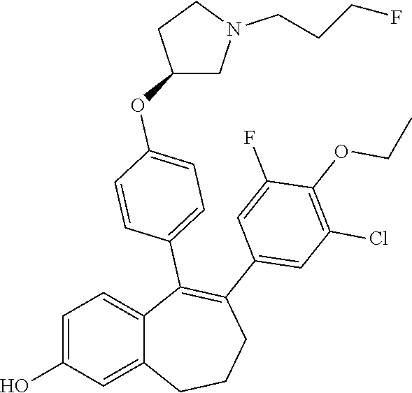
C1=C(O)C=C2C(=C1)C(C1=CC=C(OC3CN(CCCF)CC3)C=C1)=C(C1=CC(Cl)=C(OCC)C(F)=C1)CCC2
